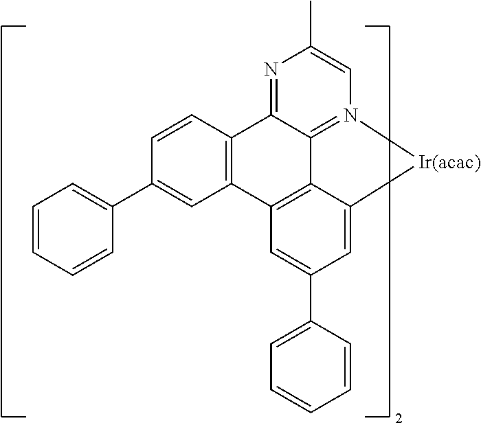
C1=CC=CC(C2=CC3=C(C=C2)C2=NC(C)=CN4=C2C2=C3C=C(C3=CC=CC=C3)C=C2[Ir(acac)]4)=C1
